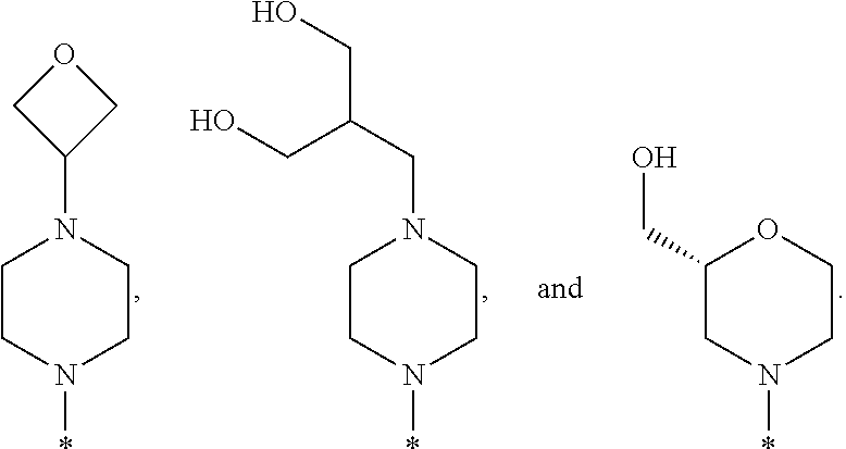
C1(CO)CN(*)CCO1.C1CN(*)CCN1C1COC1.C1CN(*)CCN1CC(CO)CO
